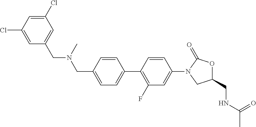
C1(CN(CC2=CC=C(C3=C(F)C=C(N4CC(CNC(C)=O)OC4=O)C=C3)C=C2)C)=CC(Cl)=CC(Cl)=C1
